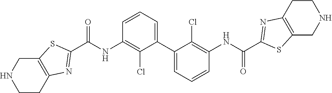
C1=CC=C(C2=CC=CC(NC(C3=NC4=C(S3)CNCC4)=O)=C2Cl)C(Cl)=C1NC(C1=NC2=C(S1)CNCC2)=O
